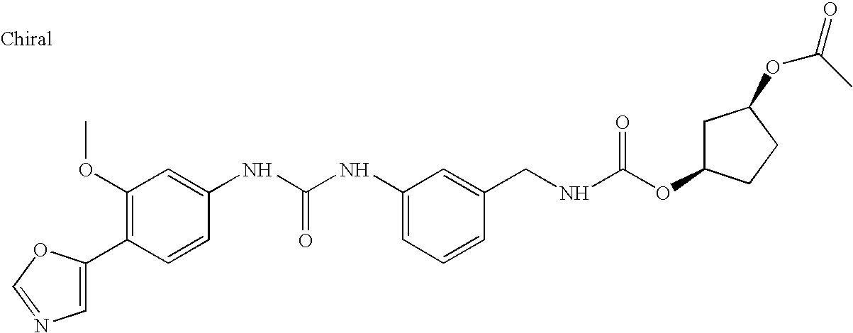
C1=C(C2=C(OC)C=C(NC(NC3=CC=CC(CNC(OC4CC(OC(C)=O)CC4)=O)=C3)=O)C=C2)OC=N1
